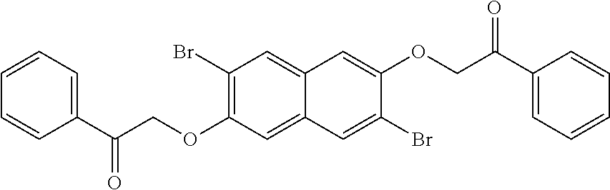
C1(Br)=C(OCC(=O)C2=CC=CC=C2)C=C2C(=C1)C=C(OCC(C1=CC=CC=C1)=O)C(Br)=C2
